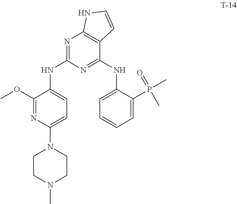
C1(OC)=NC(N2CCN(C)CC2)=CC=C1NC1=NC2=C(C(NC3=CC=CC=C3P(C)(=O)C)=N1)C=CN2
